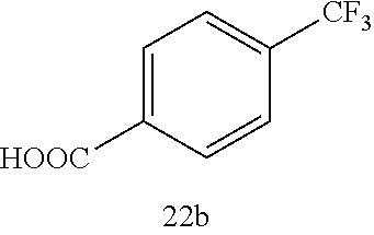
C1=C([HOOC])C=CC([CF3])=C1
